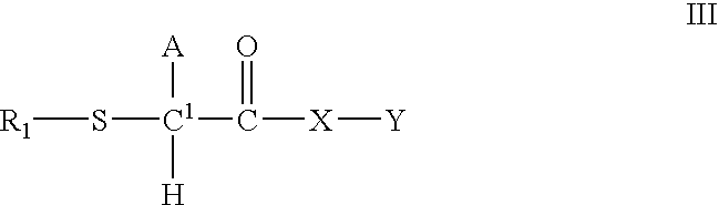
[R1]S[C1]([A])([H])C(=O)[X][Y]
